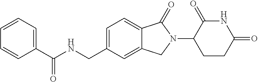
C1(C(NCC2=CC=C3C(=C2)CN(C2CCC(=O)NC2=O)C3=O)=O)=CC=CC=C1
